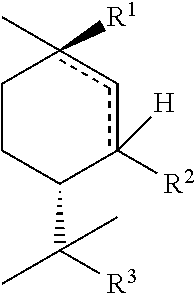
C1CC(C([R3])(C)C)c([R2])([H])cc1(C)[R1]
